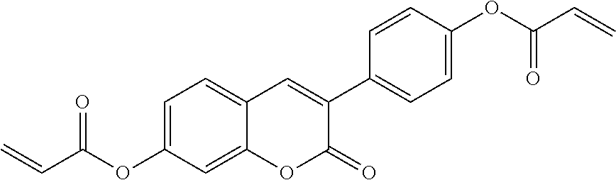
O=C(OC1=CC=C(C2=CC3=CC=C(OC(C=C)=O)C=C3OC2=O)C=C1)C=C
